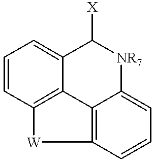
C1=CC2=C3C(=C1)C([X])[NR7]C1=CC=CC(=C31)[W]2
